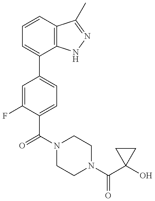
C1=CC2=C(C(C3=CC=C(C(N4CCN(C(=O)C5(O)CC5)CC4)=O)C(F)=C3)=C1)NN=C2C
